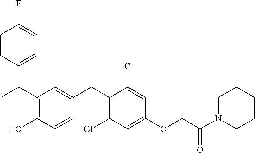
C(C1=C(O)C=CC(CC2=C(Cl)C=C(OCC(=O)N3CCCCC3)C=C2Cl)=C1)(C)C1=CC=C(F)C=C1
